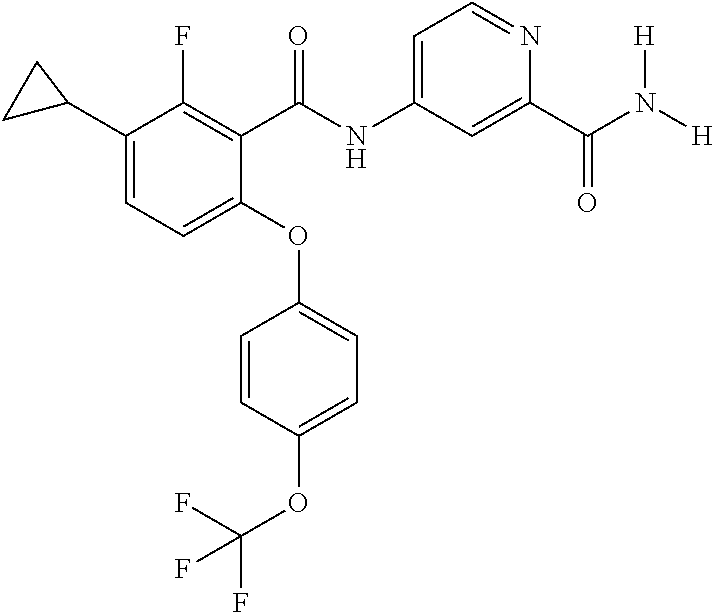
C1(C2=CC=C(OC3=CC=C(OC(F)(F)F)C=C3)C(C(=O)NC3=CC=NC(C(N([H])[H])=O)=C3)=C2F)CC1
